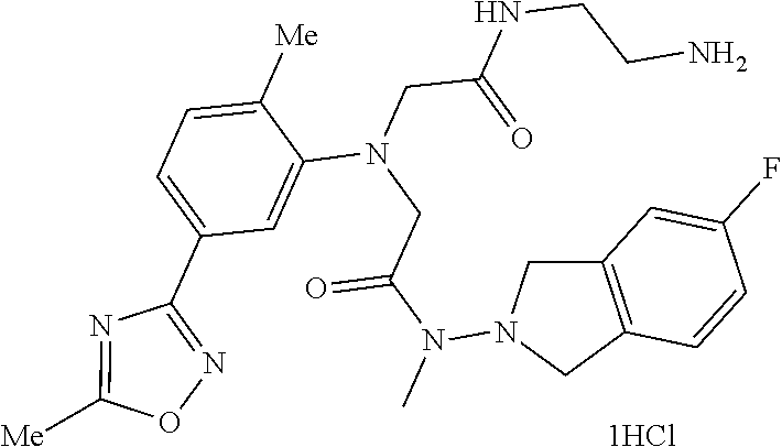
C1(C2=NOC([Me])=N2)=CC=C([Me])C(N(CC(N(C)N2CC3=C(C2)C=CC(F)=C3)=O)CC(=O)NCCN)=C1
